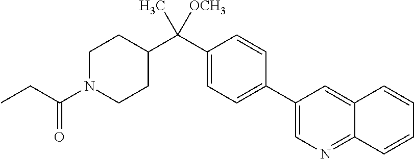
C1(C2=CC=C(C(C3CCN(C(CC)=O)CC3)(C)[OCH3])C=C2)=CN=C2C(=C1)C=CC=C2
